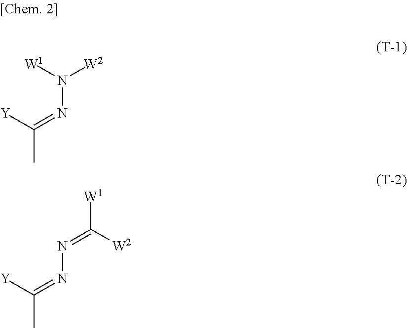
C(C)([Y])=NN([W2])[W1].C(C)([Y])=NN=C([W1])[W2]
